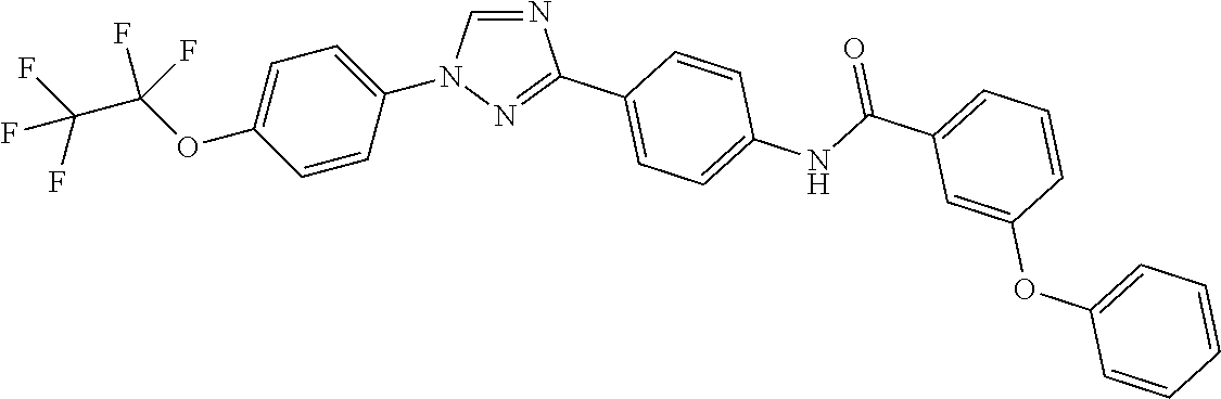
C1=CC(N2C=NC(C3=CC=C(NC(C4=CC=CC(OC5=CC=CC=C5)=C4)=O)C=C3)=N2)=CC=C1OC(C(F)(F)F)(F)F
